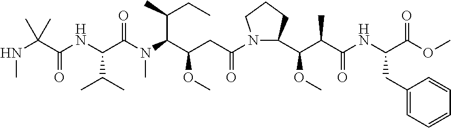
C(C(NC(C(N(C(C(CC(=O)N1C(C(C(C(NC(C(OC)=O)CC2=CC=CC=C2)=O)C)OC)CCC1)OC)C(C)CC)C)=O)C(C)C)=O)(C)(C)NC
